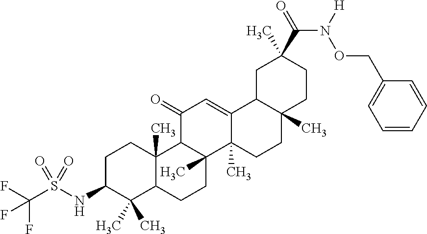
C1C(NS(C(F)(F)F)(=O)=O)C(C)(C)C2C(C)(C1)C1C(C)(CC2)C2(C)C(=CC1=O)C1C(C)(CC2)CCC(C(=O)N([H])OCC2=CC=CC=C2)(C)C1
